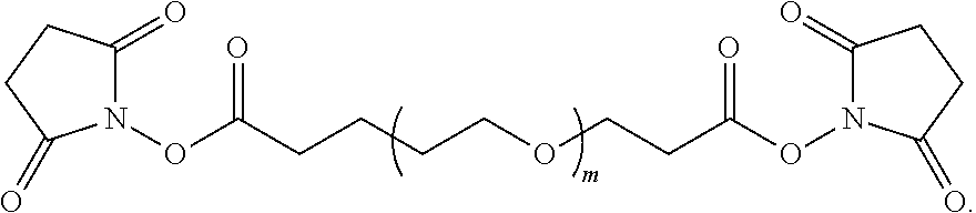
C(CCCCOCCC(ON1C(=O)CCC1=O)=O)(=O)ON1C(=O)CCC1=O
